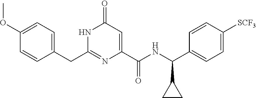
C(C1=CC=C(OC)C=C1)C1=NC(C(NC(C2=CC=C([SCF3])C=C2)C2CC2)=O)=CC(=O)N1
